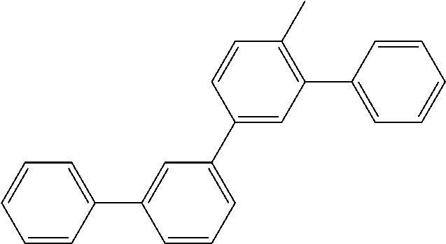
C1=CC(C2=CC(C3=CC(C4=CC=CC=C4)=C(C)C=C3)=CC=C2)=CC=C1
